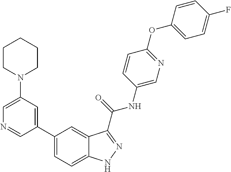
C1(N2CCCCC2)=CN=CC(C2=CC=C3C(=C2)C(C(NC2=CN=C(OC4=CC=C(F)C=C4)C=C2)=O)=NN3)=C1
